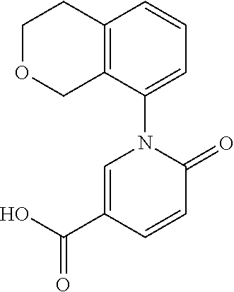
C1=C(C(O)=O)C=CC(=O)N1C1=CC=CC2=C1COCC2
